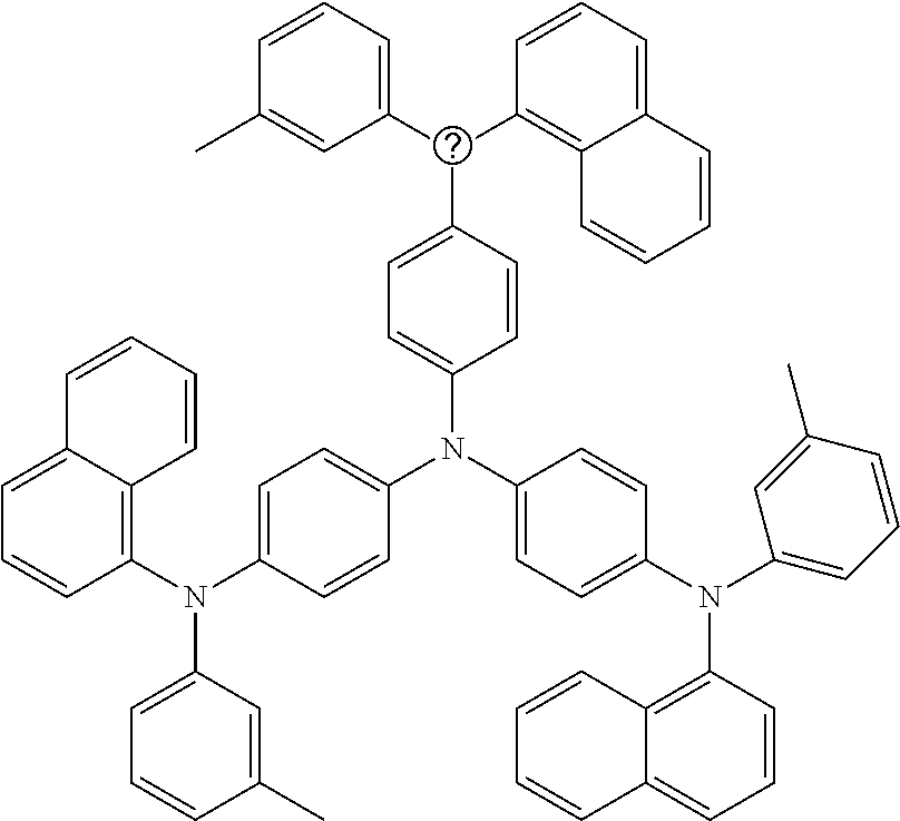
C1=CC(C(C2=CC=CC(C)=C2)C2=C3C(=CC=C2)C=CC=C3)=CC=C1N(C1=CC=C(N(C2=CC=CC(C)=C2)C2=C3C(=CC=C2)C=CC=C3)C=C1)C1=CC=C(N(C2=C3C(=CC=C2)C=CC=C3)C2=CC=CC(C)=C2)C=C1
